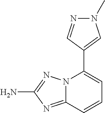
N1(C)N=CC(C2=CC=CC3=NC(N)=NN23)=C1
